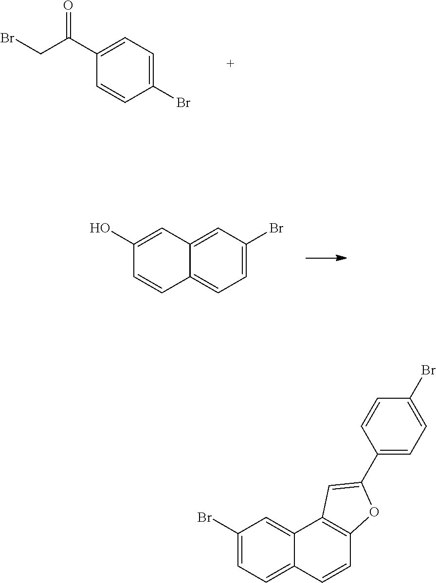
BrCC(C1=CC=C(Br)C=C1)=O.C1(O)=CC2=CC(Br)=CC=C2C=C1.C1(Br)=CC=C2C(=C1)C1=C(C=C2)OC(C2=CC=C(Br)C=C2)=C1
